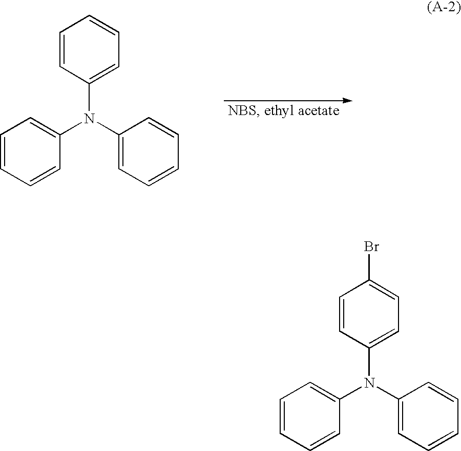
C1=CC(N(C2=CC=CC=C2)C2=CC=CC=C2)=CC=C1.C1=CC(N(C2=CC=CC=C2)C2=CC=CC=C2)=CC=C1Br
